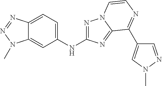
C1(NC2=NN3C(=N2)C(C2=CN(C)N=C2)=NC=C3)=CC=C2C(=C1)N(C)N=N2
